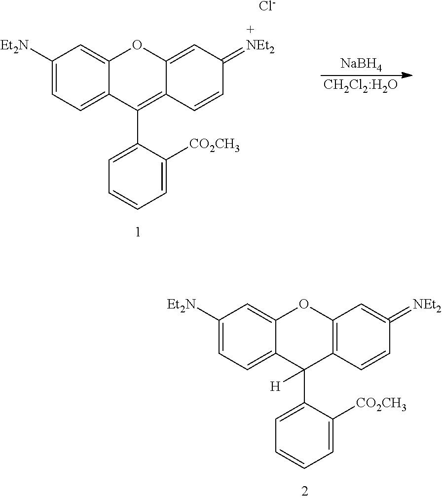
C1([Et2N])=CC=C2C(=C1)OC1=CC(=[NEt2])C=CC1=C2C1=CC=CC=C1[CO2CH3].[Cl-].[NaBH4].[CH2Cl2:H2O].C1([Et2N])=CC=C2C(=C1)OC1=C(C2(C2=CC=CC=C2[CO2CH3])[H])C=CC(=[NEt2])=C1
